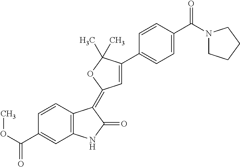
C1=CC(C(OC)=O)=CC2=C1C(=C1C=C(C3=CC=C(C(N4CCCC4)=O)C=C3)C(C)(C)O1)C(=O)N2
